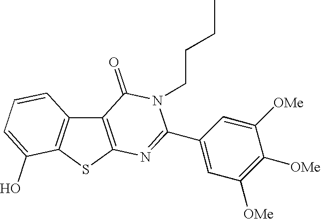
C12=C(SC3=C1C=CC=C3O)N=C(C1=CC([OMe])=C([OMe])C([OMe])=C1)N(CCCC)C2=O
